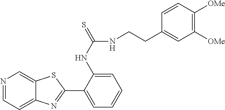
N1=CC=C2C(=C1)SC(C1=CC=CC=C1NC(NCCC1=CC([OMe])=C([OMe])C=C1)=S)=N2
